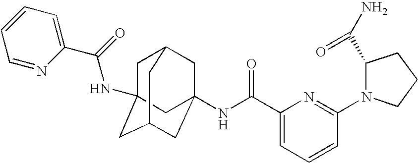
C1C2(NC(C3=CC=CC=N3)=O)CC3CC(NC(C4=CC=CC(N5C(C(N)=O)CCC5)=N4)=O)(CC1C3)C2
